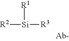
[R1][Si]([R2])[R3]
